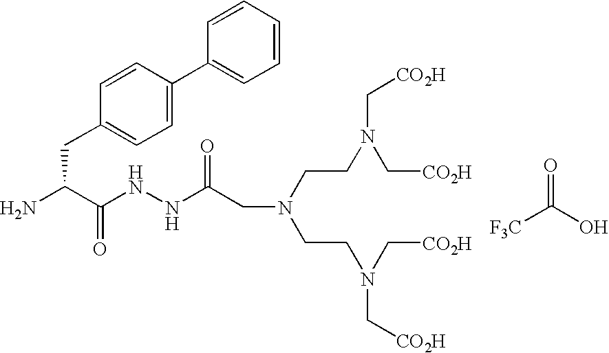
C(C(N)C(NNC(=O)CN(CCN(C[CO2H])C[CO2H])CCN(C[CO2H])C[CO2H])=O)C1=CC=C(C2=CC=CC=C2)C=C1.O=C(O)[F3C]
